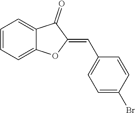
C1=CC=C2C(=C1)C(=O)C(=CC1=CC=C(Br)C=C1)O2
